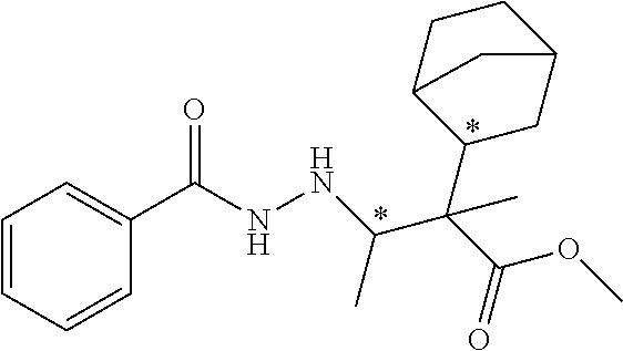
C1=CC=CC(C(NNC(C(C(OC)=O)(C2CC3CCC2C3)C)C)=O)=C1
